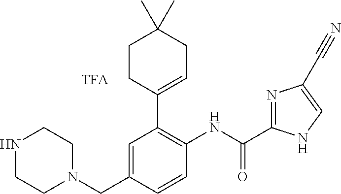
C1=C(CN2CCNCC2)C=CC(NC(C2=NC(C#N)=CN2)=O)=C1C1=CCC(C)(C)CC1
